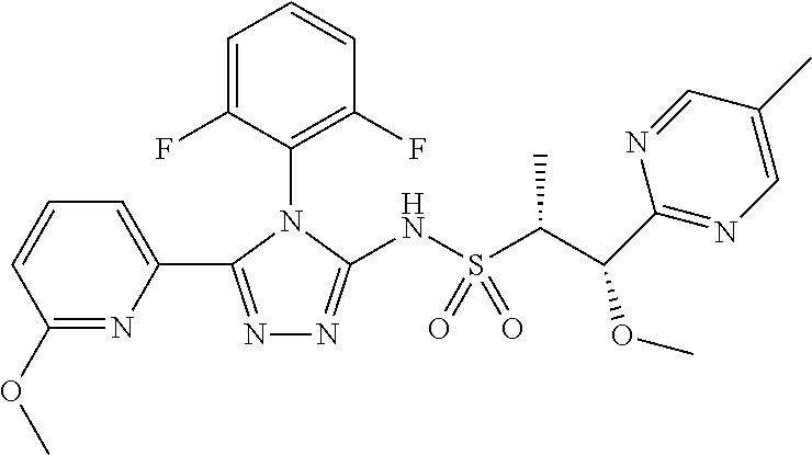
C1(OC)=NC(C2=NN=C(NS(C(C(OC)C3=NC=C(C)C=N3)C)(=O)=O)N2C2=C(F)C=CC=C2F)=CC=C1
